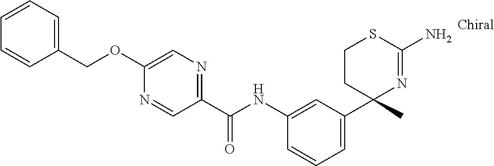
C1(NC(C2=NC=C(OCC3=CC=CC=C3)N=C2)=O)=CC(C2(C)N=C(N)SCC2)=CC=C1
